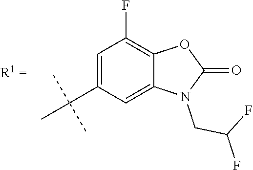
C1=C(C(C)(C)C)C=C2C(=C1F)OC(=O)N2CC(F)F
